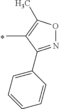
CC1=C(C)ON=C1C1=CC=CC=C1
